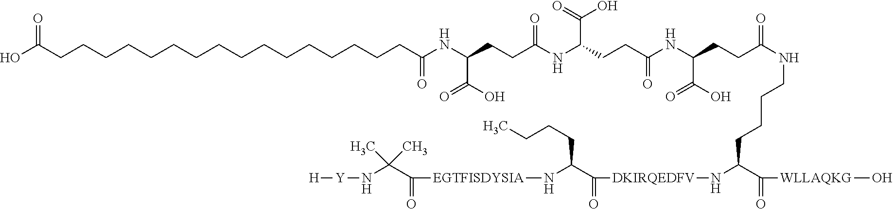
C(C(=O)O)(NC(CCC(C(=O)O)NC(CCC(NC(=O)CCCCCCCCCCCCCCCCC(O)=O)C(=O)O)=O)=O)CCC(=O)NCCCCC(C(=O)[WLLAQKG]O)N[DKIRQEDFV]C(=O)C(N[EGTFISDYSIA]C(=O)C(N[Y][H])(C)C)CCCC
